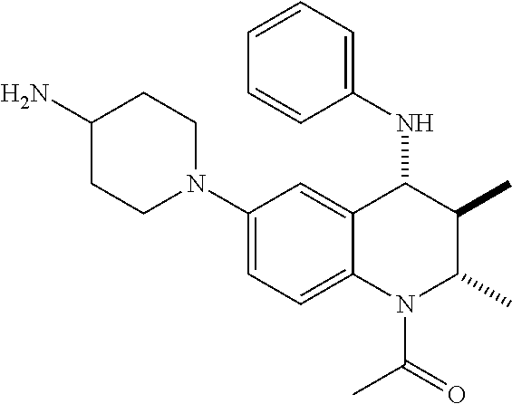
C1(N2CCC(N)CC2)=CC=C2C(=C1)C(NC1=CC=CC=C1)C(C)C(C)N2C(=O)C
